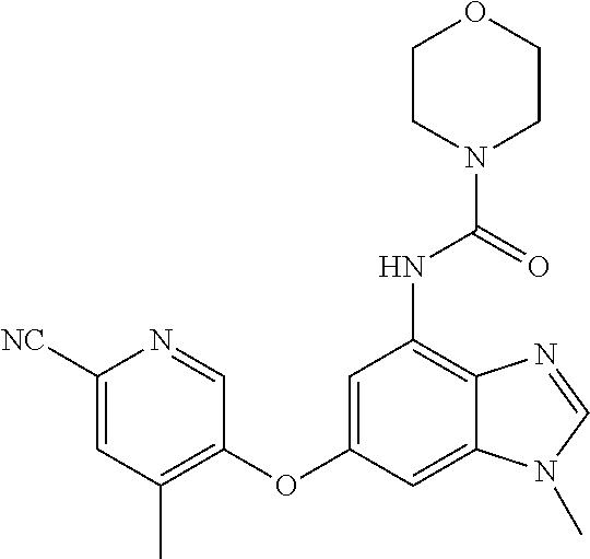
C1=NC([NC])=CC(C)=C1OC1=CC(NC(=O)N2CCOCC2)=C2C(=C1)N(C)C=N2
